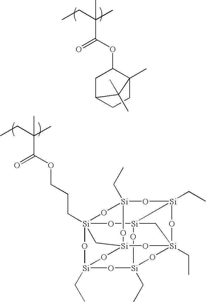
CCC(C)(C(OC1CC2CCC1(C)C2(C)C)=O)C.CCC(C)(C(OCCC[Si]123O[Si]4(CC)O[Si]5(CC)O[Si]67(CC)O[Si](CC)([Si](O1)(O5)C6)O[Si](CC)(O2)O[Si](O4)(O7)C3)=O)C
